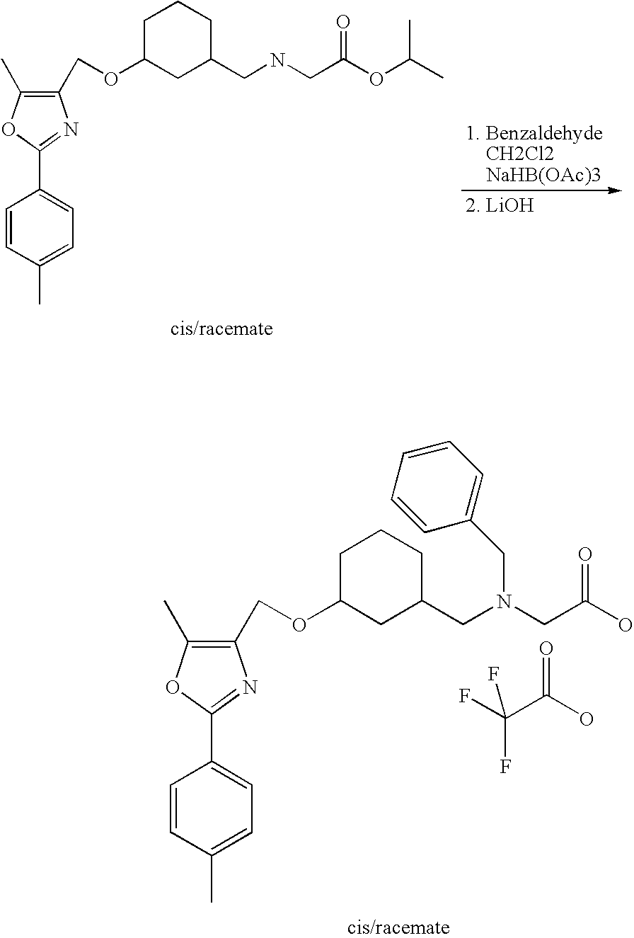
C1(COC2CC(CNCC(OC(C)C)=O)CCC2)=C(C)OC(C2=CC=C(C)C=C2)=N1.C1(COC2CC(CN(CC(O)=O)CC3=CC=CC=C3)CCC2)=C(C)OC(C2=CC=C(C)C=C2)=N1.FC(C(O)=O)(F)F
